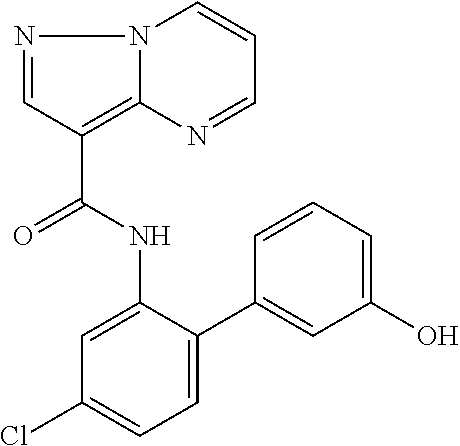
N1=CC(C(=O)NC2=CC(Cl)=CC=C2C2=CC(O)=CC=C2)=C2N1C=CC=N2
